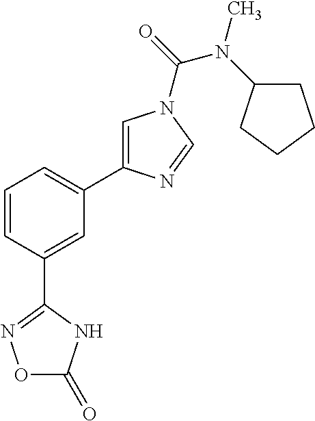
C1=CC(C2=NOC(=O)N2)=CC(C2=CN(C(=O)N(C)C3CCCC3)C=N2)=C1
